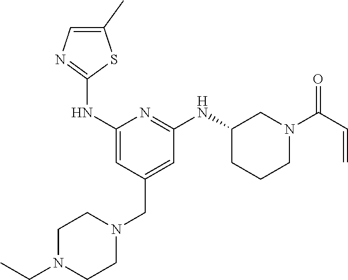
C1(C)=CN=C(NC2=CC(CN3CCN(CC)CC3)=CC(NC3CCCN(C(C=C)=O)C3)=N2)S1
